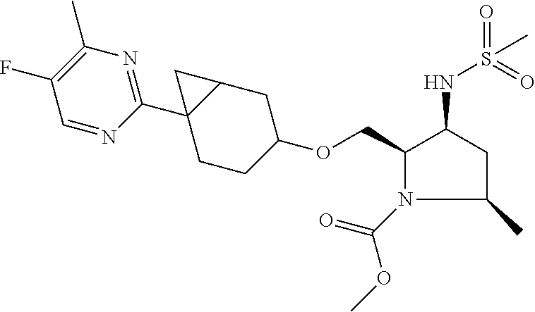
C1(COC2CCC3(C4=NC(C)=C(F)C=N4)C(C2)C3)N(C(=O)OC)C(C)CC1NS(=O)(=O)C
